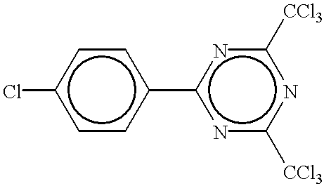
c1cc(-c2nc([CCl3])nc([CCl3])n2)ccc1Cl
